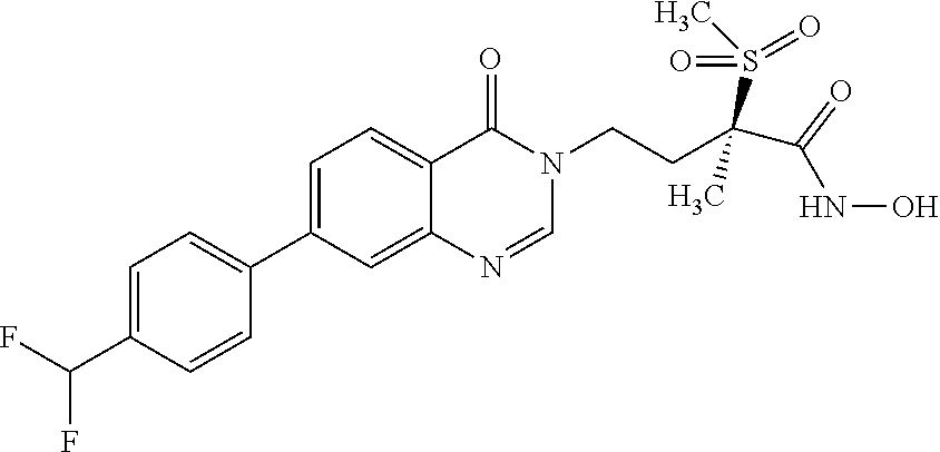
C1=C(C(F)F)C=CC(C2=CC=C3C(=C2)N=CN(CCC(S(C)(=O)=O)(C)C(NO)=O)C3=O)=C1
